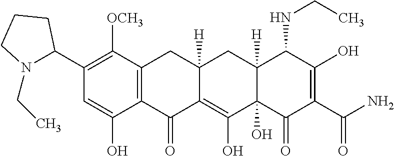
C1(C2N(CC)CCC2)=C([OCH3])C2=C(C(O)=C1)C(=O)C1=C(O)C3(O)C([H])(CC1([H])C2)C(NCC)C(O)=C(C(=O)N)C3=O
